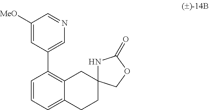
C1([MeO])=CC(C2=C3C(=CC=C2)CCC2(C3)NC(=O)OC2)=CN=C1
